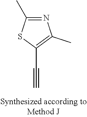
N1=C(C)SC(C#C)=C1C
